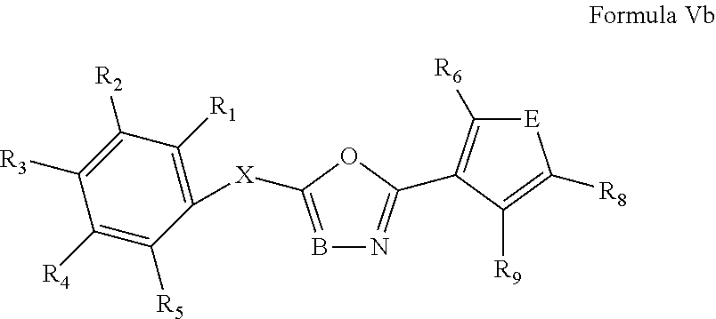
B1=C([X]C2=C([R1])C([R2])=C([R3])C([R4])=C2[R5])OC(C2=C([R6])[E]C([R8])=C2[R9])=N1
